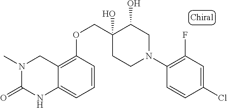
C1(N2CC(O)C(O)(COC3=C4C(=CC=C3)NC(=O)N(C)C4)CC2)=C(F)C=C(Cl)C=C1
